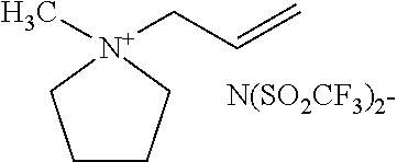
C1CC[N+](C)(CC=C)C1.[N(SO2CF3)2-]
